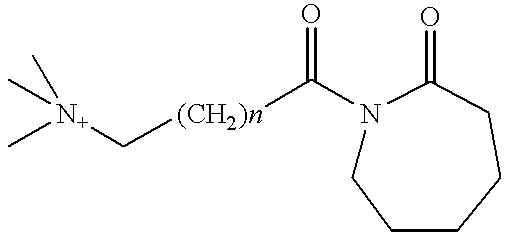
C[N+](C[(CH2)n]C(=O)N1CCCCCC1=O)(C)C
